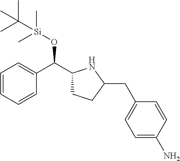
C1=CC=CC(C(O[Si](C)(C)C(C)(C)C)C2CCC(CC3=CC=C(N)C=C3)N2)=C1
